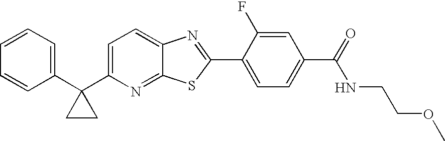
C1=CC=C(C2(C3=CC=C4C(=N3)SC(C3=CC=C(C(NCCOC)=O)C=C3F)=N4)CC2)C=C1
